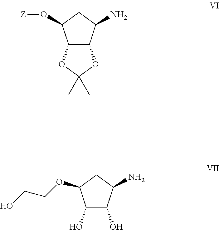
C12C(C(N)CC1O[Z])OC(C)(C)O2.C1(O)C(O)C(N)CC1OCCO
